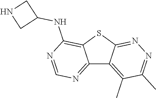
C12=NC=NC(NC3CNC3)=C1SC1=NN=C(C)C(C)=C21
